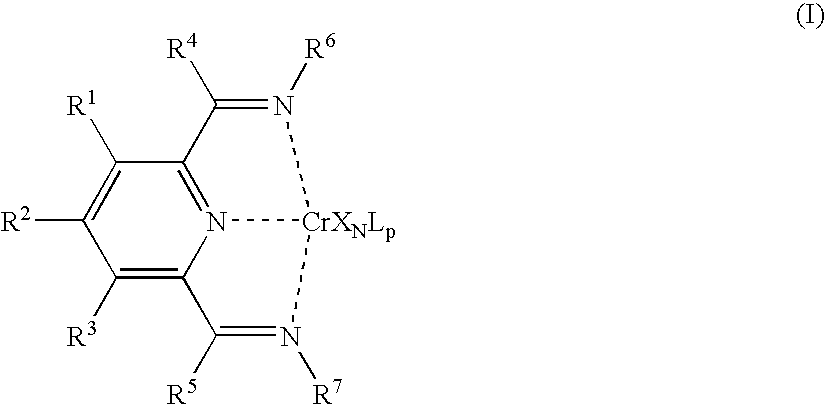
C1([R3])=C2N3=C(C([R1])=C1[R2])C([R4])=N([R6])[CrXNLp]3N([R7])=C2[R5]
